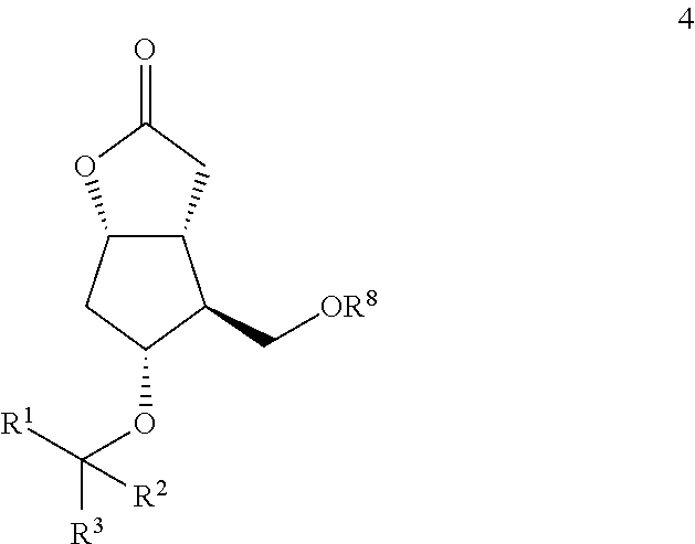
C12C(CC(=O)O1)C(C[OR8])C(OC([R1])([R3])[R2])C2
